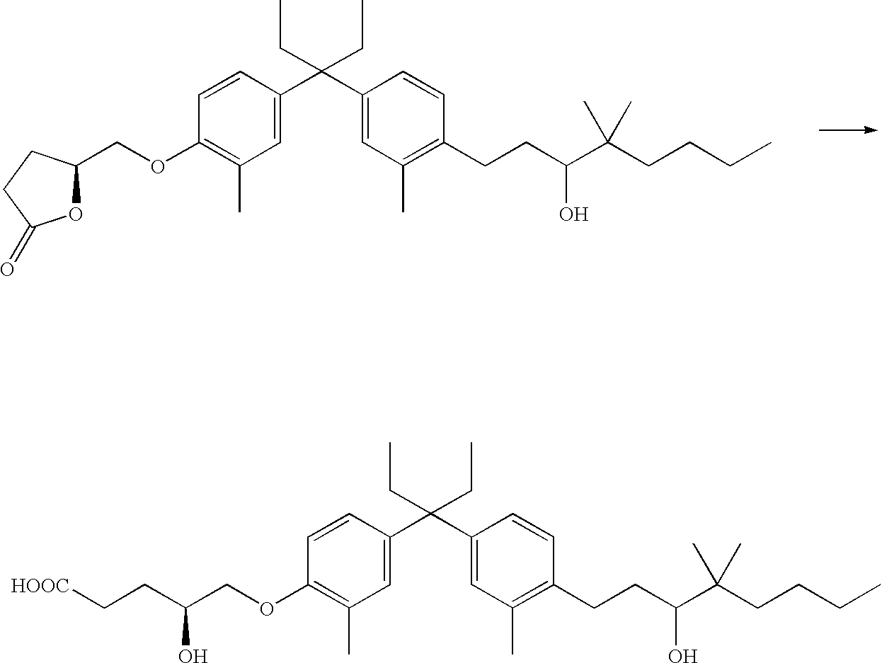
C1=CC(C(C2=CC(C)=C(CCC(C(CCCC)(C)C)O)C=C2)(CC)CC)=CC(C)=C1OCC(O)CC[HOOC].C1=CC(C(C2=CC(C)=C(CCC(C(CCCC)(C)C)O)C=C2)(CC)CC)=CC(C)=C1OCC1OC(=O)CC1
